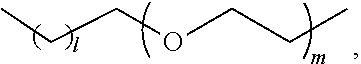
C(COCCC)C
